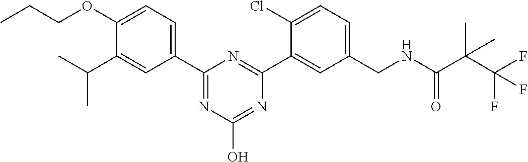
C1(OCCC)=CC=C(C2=NC(O)=NC(C3=CC(CNC(C(C(F)(F)F)(C)C)=O)=CC=C3Cl)=N2)C=C1C(C)C
